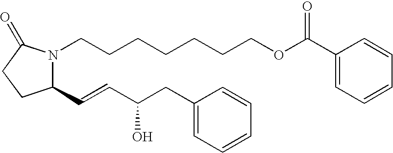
C1(C=CC(CC2=CC=CC=C2)O)N(CCCCCCCOC(C2=CC=CC=C2)=O)C(=O)CC1
